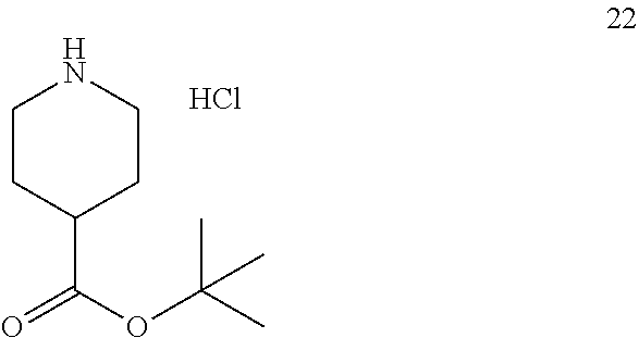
C1CC(C(=O)OC(C)(C)C)CCN1.Cl
